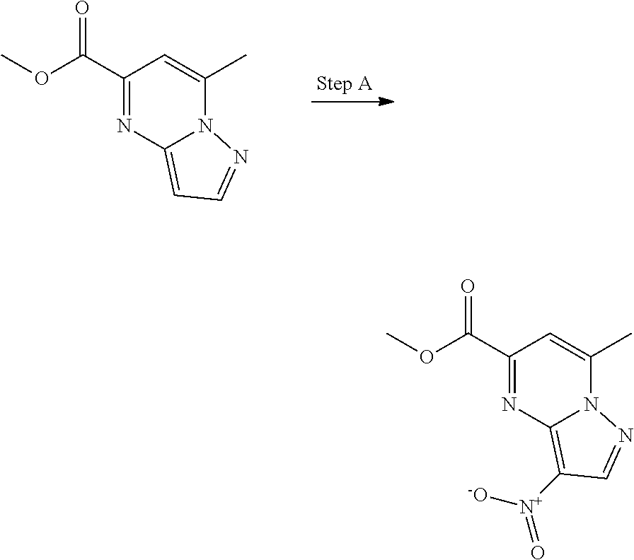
C1(C(OC)=O)=NC2=CC=NN2C(C)=C1.C1(C(OC)=O)=NC2=C([N+](=O)[-O])C=NN2C(C)=C1
